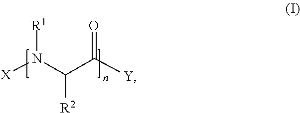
[X]N(C(C([Y])=O)[R2])[R1]
